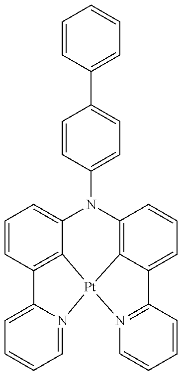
C1=CC(N2C3=CC=CC4=C3[Pt]3(C5=C2C=CC=C5C2=N3C=CC=C2)N2=CC=CC=C42)=CC=C1C1=CC=CC=C1
